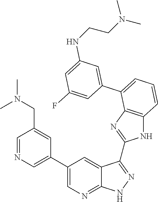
C1=C(C2=CC=CC3=C2N=C(C2=NNC4=NC=C(C5=CN=CC(CN(C)C)=C5)C=C42)N3)C=C(F)C=C1NCCN(C)C
